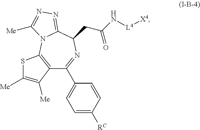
C12=C(N3C(=NN=C3[Me])C(CC(=O)N[L4][X4])N=C1C1=CC=C([RC])C=C1)SC([Me])=C2[Me]
